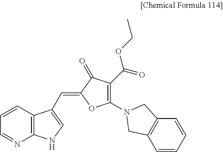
C1=CC2=C(N=C1)NC=C2C=C1OC(N2CC3=C(C=CC=C3)C2)=C(C(=O)OCC)C1=O
